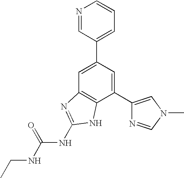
C1=C(C2=CC=CN=C2)C=C(C2=CN(C)C=N2)C2=C1N=C(NC(NCC)=O)N2
